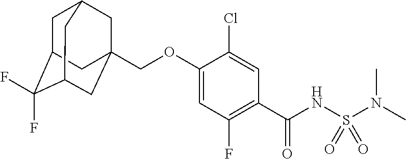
C1=C(OCC23CC4CC(C(F)(F)C(C2)C4)C3)C(Cl)=CC(C(NS(N(C)C)(=O)=O)=O)=C1F
